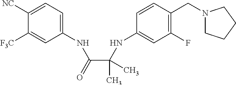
C1([NC])=CC=C(NC(C(NC2=CC(F)=C(CN3CCCC3)C=C2)(C)C)=O)C=C1[F3C]
